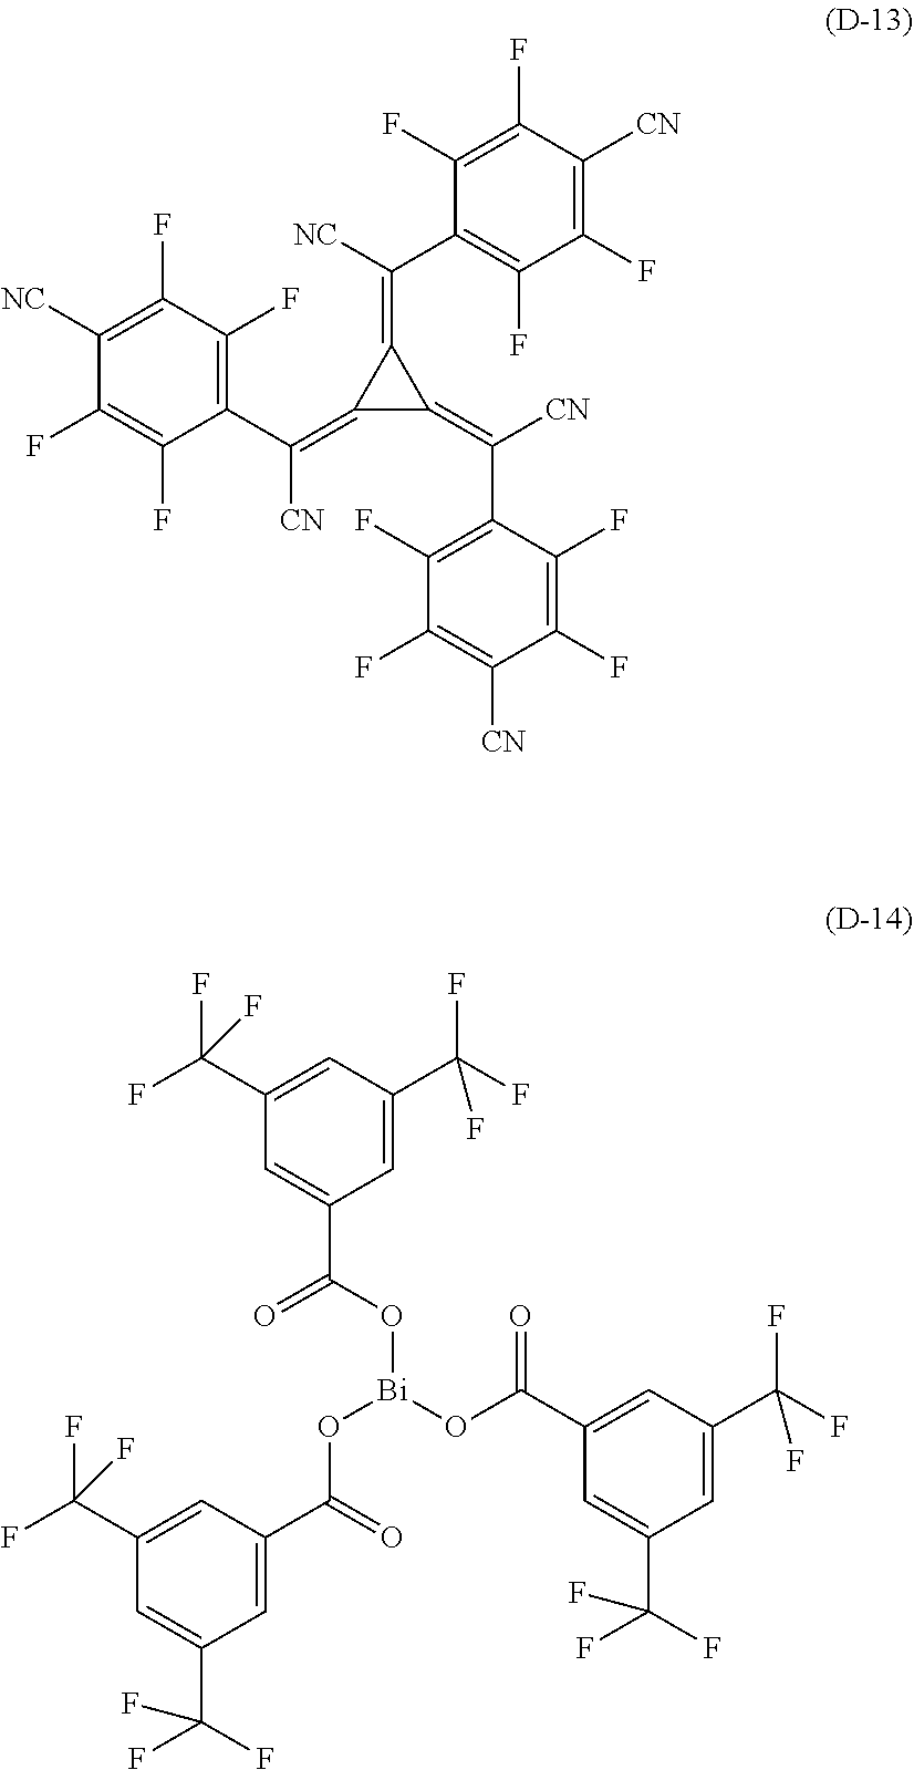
C1(=C(C2=C(F)C(F)=C([NC])C(F)=C2F)[CN])C(=C(C2=C(F)C(F)=C([CN])C(F)=C2F)[CN])C1=C(C1=C(F)C(F)=C([CN])C(F)=C1F)[NC].C1=C(C(F)(F)F)C=C(C(F)(F)F)C=C1C(=O)O[Bi](OC(=O)C1=CC(C(F)(F)F)=CC(C(F)(F)F)=C1)OC(=O)C1=CC(C(F)(F)F)=CC(C(F)(F)F)=C1
